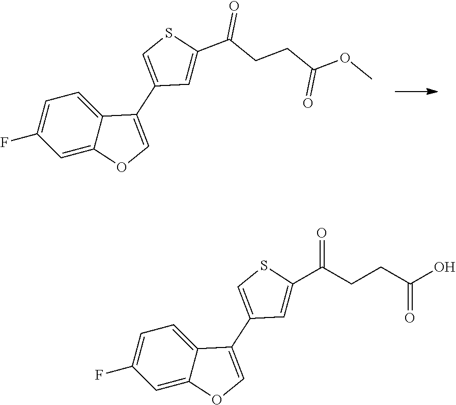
C1=C(F)C=C2C(=C1)C(C1=CSC(C(CCC(OC)=O)=O)=C1)=CO2.C1=C(F)C=C2C(=C1)C(C1=CSC(C(CCC(O)=O)=O)=C1)=CO2
